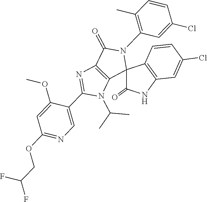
CC(N1C(C2=CN=C(OCC(F)F)C=C2OC)=NC2=C1C1(N(C3=C(C)C=CC(Cl)=C3)C2=O)C2=C(C=C(Cl)C=C2)NC1=O)C
